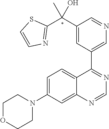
C12=CC(N3CCOCC3)=CC=C1C(C1=CN=CC(C(C3=NC=CS3)(C)O)=C1)=NC=N2
